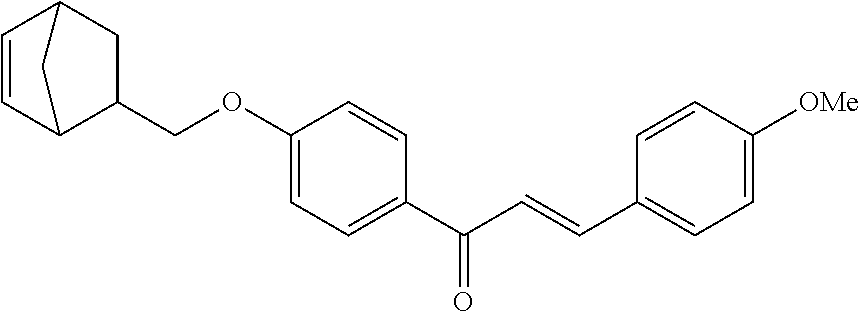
C1=CC2C(COC3=CC=C(C(C=CC4=CC=C([OMe])C=C4)=O)C=C3)CC1C2
